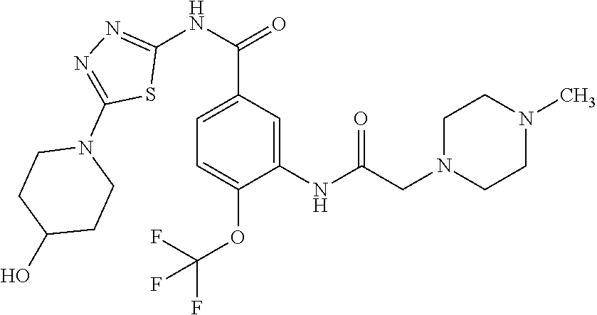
OC1CCN(C2=NN=C(NC(C3=CC=C(OC(F)(F)F)C(NC(CN4CCN(C)CC4)=O)=C3)=O)S2)CC1
